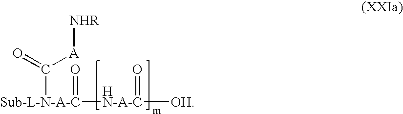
[Sub-L-N-A-C](C(=O)[A][NHR])([HN-A-C]([OH])=O)=O
